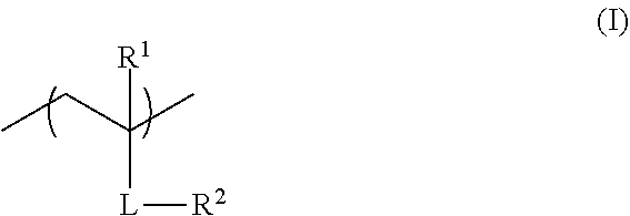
CCC(C)([R1])[L][R2]
